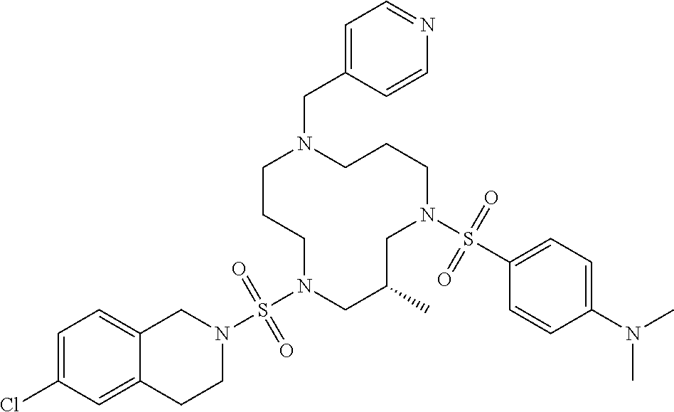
C1CCN(S(N2CC3=CC=C(Cl)C=C3CC2)(=O)=O)CC(C)CN(S(C2=CC=C(N(C)C)C=C2)(=O)=O)CCCN1CC1=CC=NC=C1
